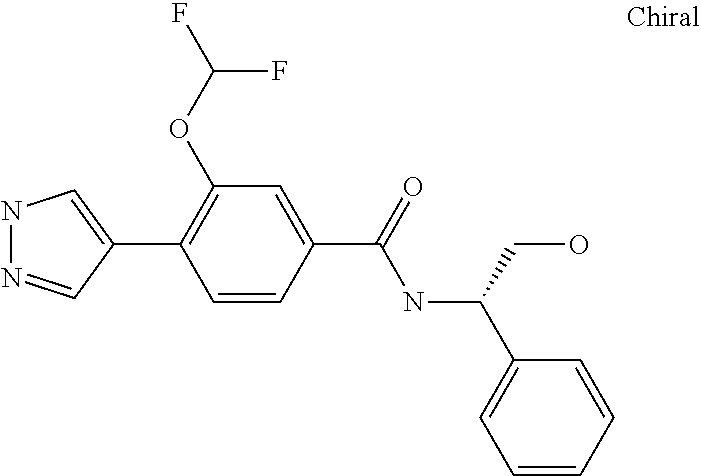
N1N=CC(C2=C(OC(F)F)C=C(C(NC(C3=CC=CC=C3)CO)=O)C=C2)=C1
